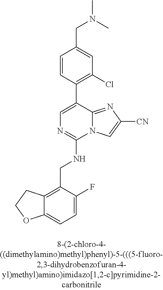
C12=CC=C(F)C(CNC3=NC=C(C4=C(Cl)C=C(CN(C)C)C=C4)C4=NC([CN])=CN34)=C1CCO2
